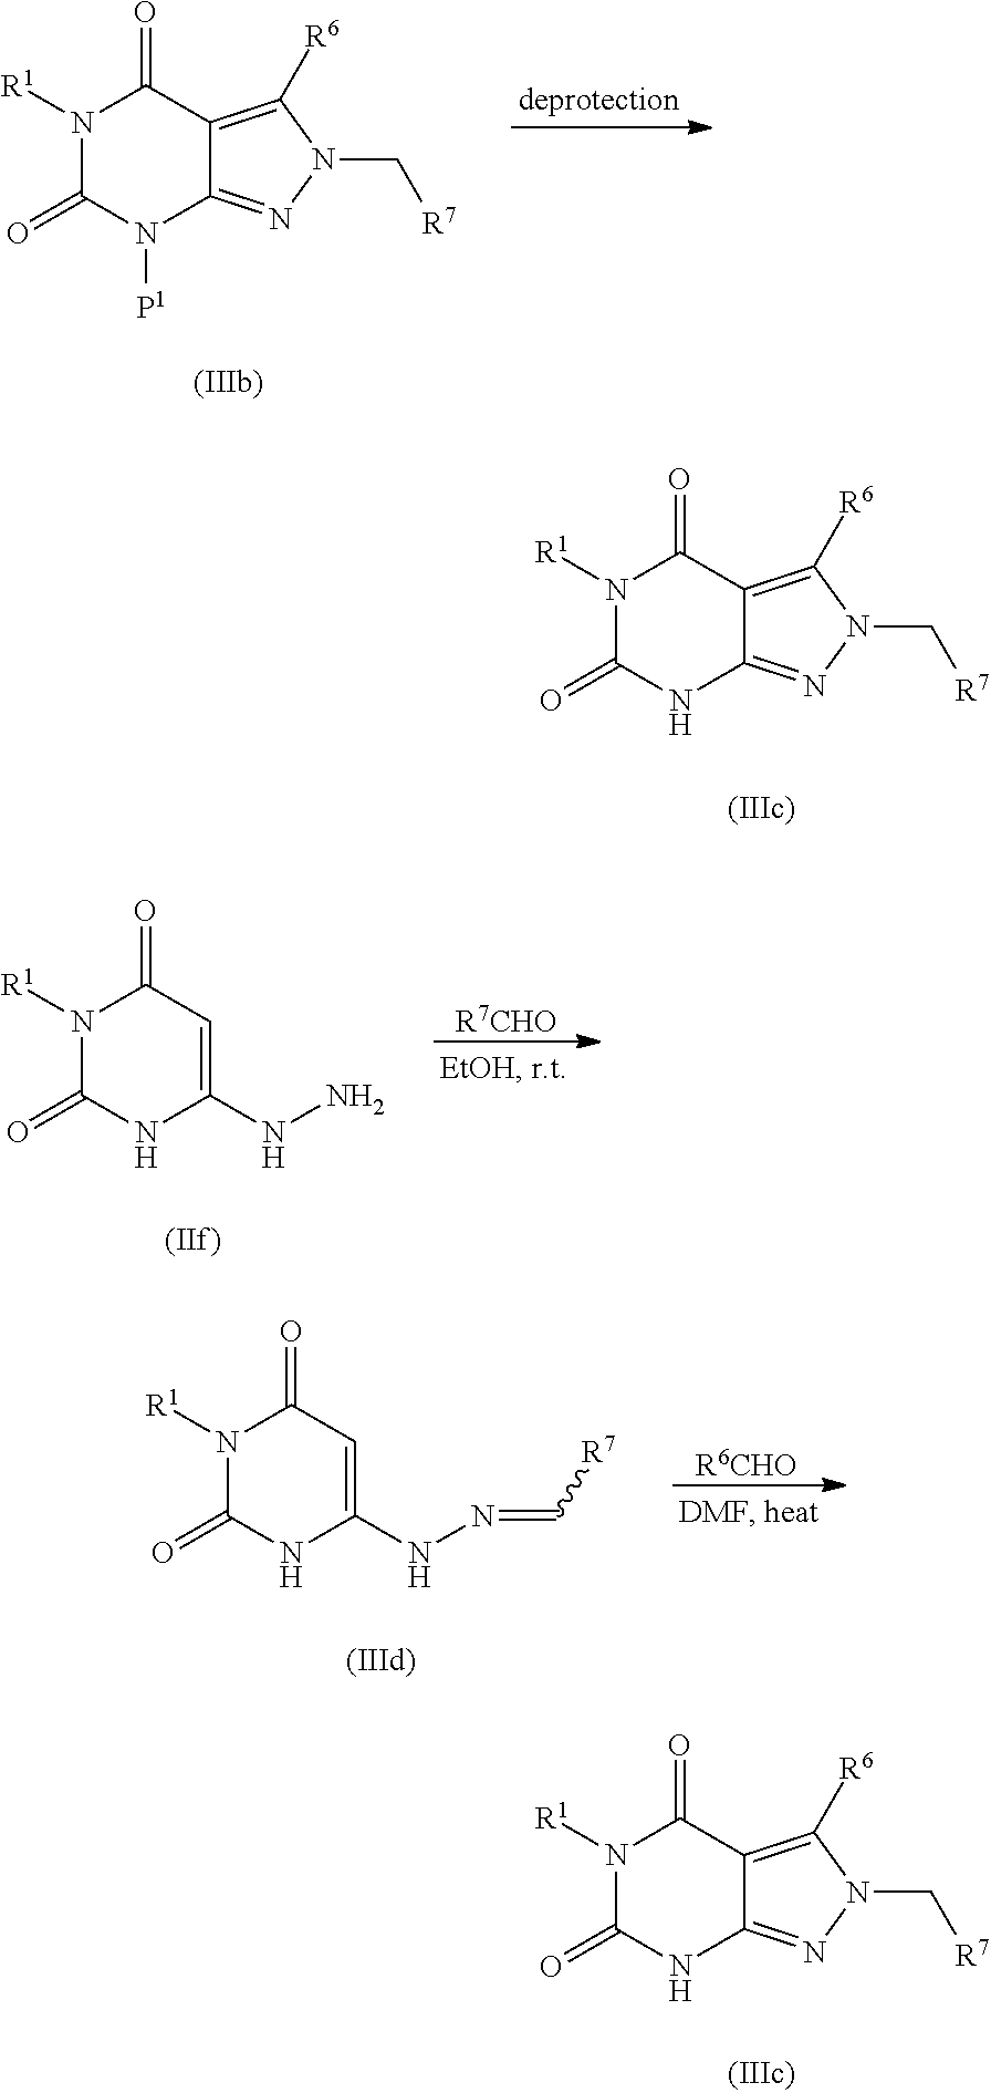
N1([R1])C(=O)N([P1])C2=NN(C[R7])C([R6])=C2C1=O.N1([R1])C(=O)NC2=NN(C[R7])C([R6])=C2C1=O.N1([R1])C(=O)NC(NN)=CC1=O.[R7CHO].N1([R1])C(=O)NC(NN=C[R7])=CC1=O.[R6CHO].N1([R1])C(=O)NC2=NN(C[R7])C([R6])=C2C1=O
